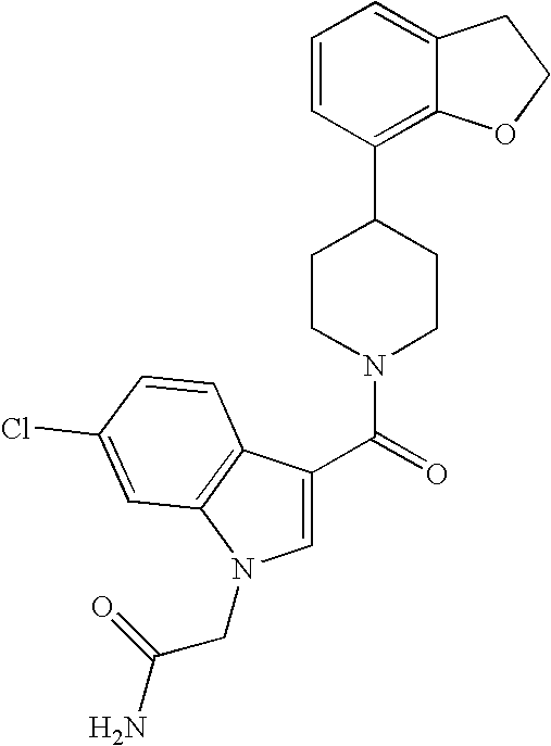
C1=CC(C2CCN(C(=O)C3=CN(CC(N)=O)C4=C3C=CC(Cl)=C4)CC2)=C2C(=C1)CCO2
